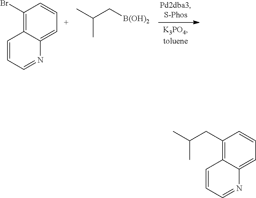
C1(Br)=C2C(=CC=C1)N=CC=C2.C(C[B(OH)2])(C)C.C1(CC(C)C)=C2C(=CC=C1)N=CC=C2
